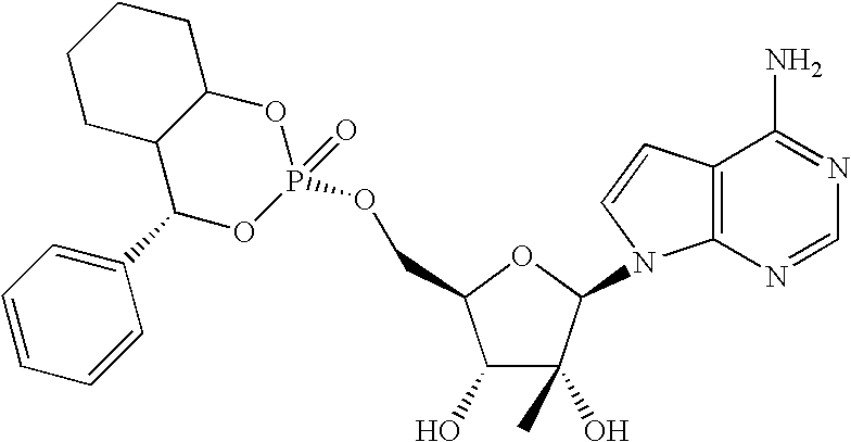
C1(O)C(O)(C)C(N2C3=C(C=C2)C(N)=NC=N3)OC1COP1(=O)OC2C(C(C3=CC=CC=C3)O1)CCCC2
